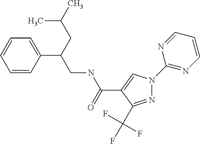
N1=C(C(F)(F)F)C(C(NCC(C2=CC=CC=C2)CC(C)C)=O)=CN1C1=NC=CC=N1
